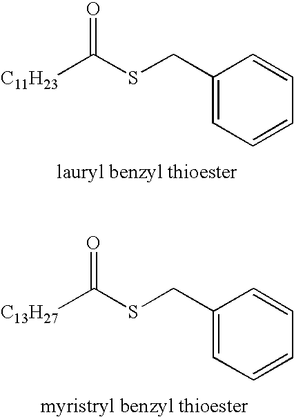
C1(CSC([C11H23])=O)=CC=CC=C1.C1(CSC([C13H27])=O)=CC=CC=C1
